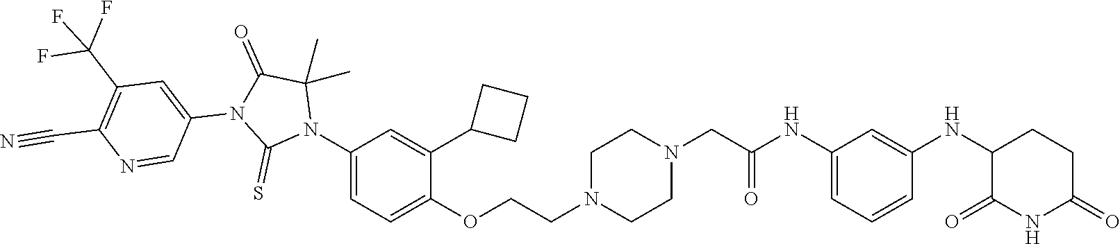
C1=C(NC(CN2CCN(CCOC3=CC=C(N4C(C)(C)C(=O)N(C5=CC(C(F)(F)F)=C(C#N)N=C5)C4=S)C=C3C3CCC3)CC2)=O)C=C(NC2C(=O)NC(=O)CC2)C=C1
